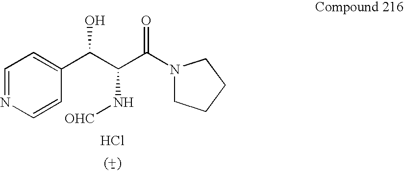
C1=NC=CC(C(C(C(N2CCCC2)=O)N[OHC])O)=C1.Cl
